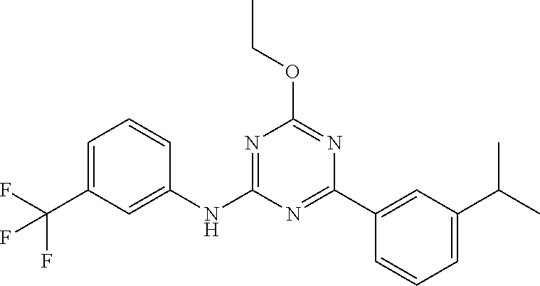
C1=C(C(F)(F)F)C=C(NC2=NC(OCC)=NC(C3=CC(C(C)C)=CC=C3)=N2)C=C1
